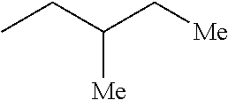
CCC(C[Me])[Me]
